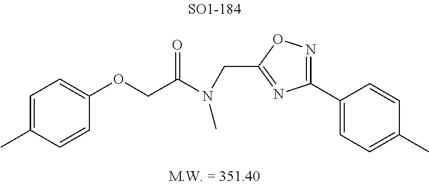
C1(OCC(N(CC2=NC(C3=CC=C(C)C=C3)=NO2)C)=O)=CC=C(C)C=C1
